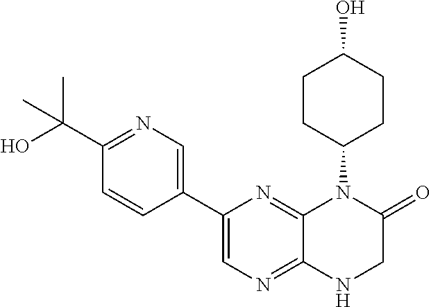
C12=NC=C(C3=CN=C(C(C)(O)C)C=C3)N=C1N(C1CCC(O)CC1)C(=O)CN2
